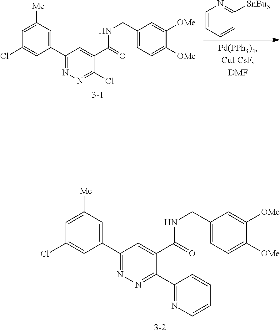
C1([Me])=CC(Cl)=CC(C2=NN=C(C3=NC=CC=C3)C(C(=O)NCC3=CC=C([OMe])C([OMe])=C3)=C2)=C1.C1=CC=CC([SnBu3])=N1.C1([Me])=CC(Cl)=CC(C2=NN=C(Cl)C(C(=O)NCC3=CC=C([OMe])C([OMe])=C3)=C2)=C1
